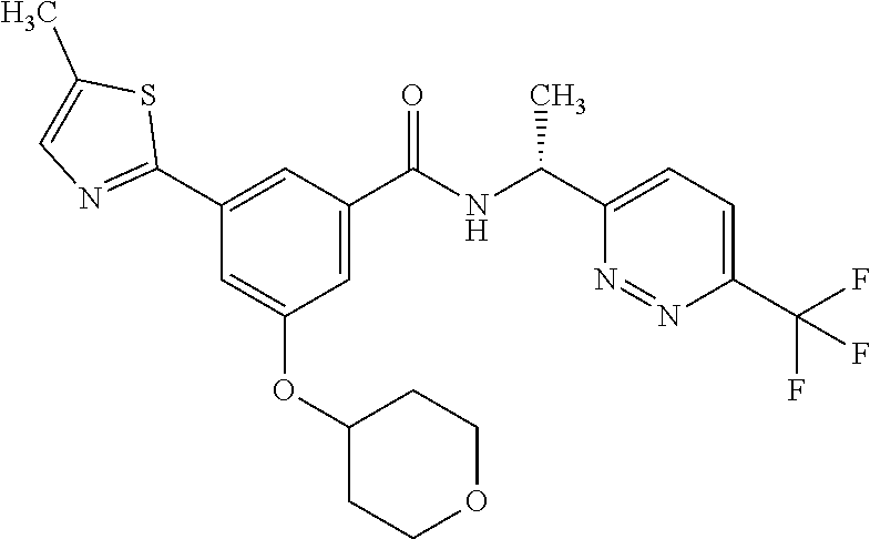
C1(C2=NC=C(C)S2)=CC(C(NC(C2=CC=C(C(F)(F)F)N=N2)C)=O)=CC(OC2CCOCC2)=C1
